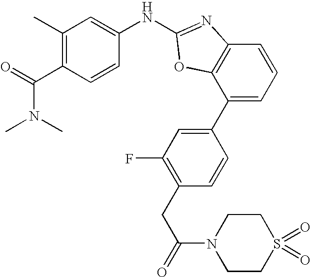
C1(C2=CC=CC3=C2OC(NC2=CC(C)=C(C(N(C)C)=O)C=C2)=N3)=CC(F)=C(CC(=O)N2CCS(=O)(=O)CC2)C=C1
